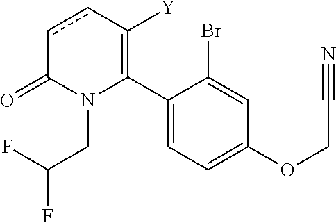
C1(C2=C([Y])ccC(=O)N2CC(F)F)=CC=C(OCC#N)C=C1Br
